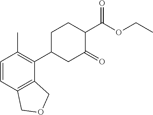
C1=CC2=C(C(C3CC(=O)C(C(OCC)=O)CC3)=C1C)COC2
